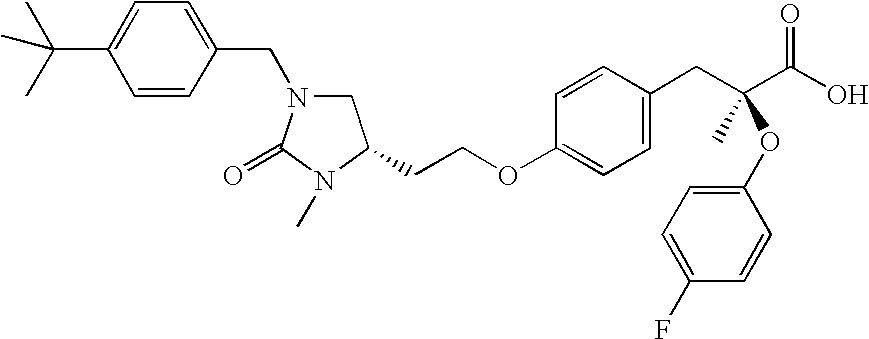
C1=CC(CN2CC(CCOC3=CC=C(CC(C(O)=O)(C)OC4=CC=C(F)C=C4)C=C3)N(C)C2=O)=CC=C1C(C)(C)C
